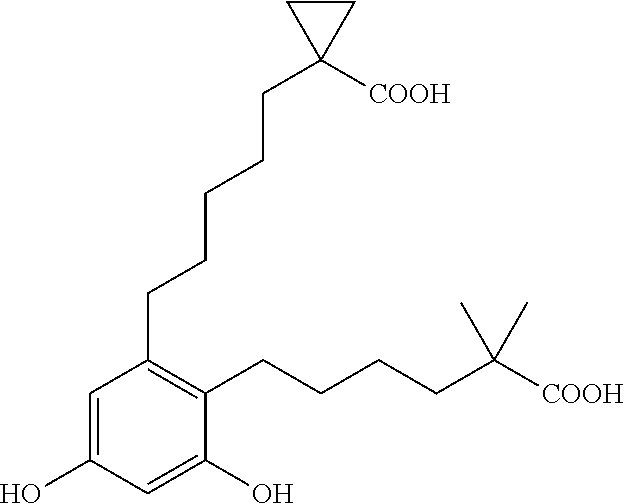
C1(O)=CC(CCCCCC2([COOH])CC2)=C(CCCCC(C)(C)[COOH])C(O)=C1
